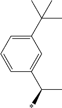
C1=CC(C(C)*)=CC(C(C)(C)C)=C1
